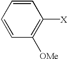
C1=CC=CC([OMe])=C1[X]
